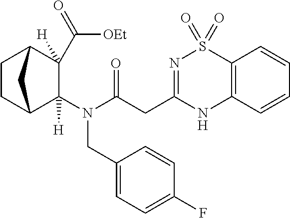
C(C1([H])C2CCC(C1(N(CC1=CC=C(F)C=C1)C(CC1=NS(=O)(=O)C3=C(N1)C=CC=C3)=O)[H])C2)(=O)[OEt]
